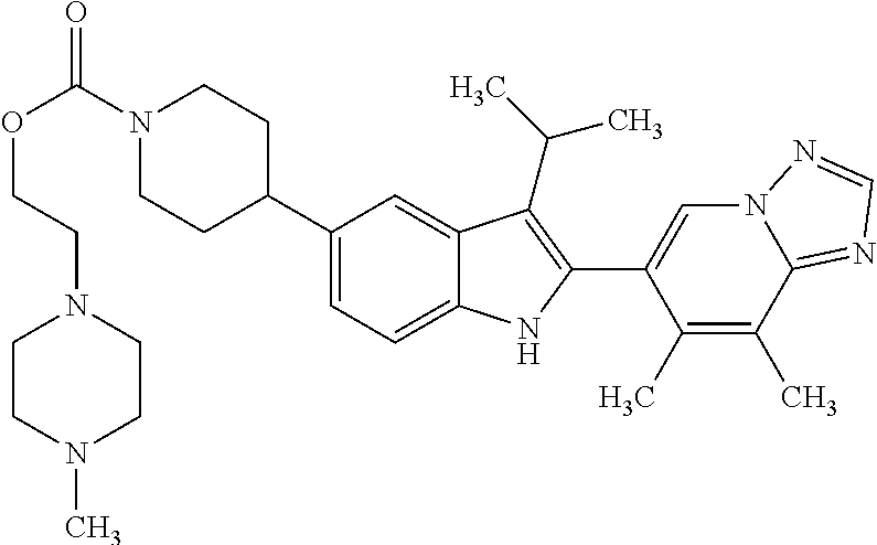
C(=O)(N1CCC(C2=CC=C3C(=C2)C(C(C)C)=C(C2=CN4C(=NC=N4)C(C)=C2C)N3)CC1)OCCN1CCN(C)CC1
